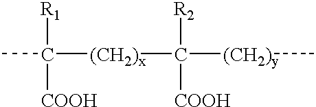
CC([R1])([COOH])[(CH2)x]C([R2])([COOH])[(CH2)y]C
